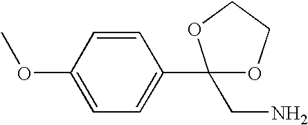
C1=CC(OC)=CC=C1C1(CN)OCCO1
